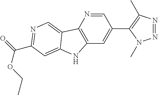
C1=NC2=C(C=C1C1=C(C)N=NN1C)NC1=CC(C(OCC)=O)=NC=C21
